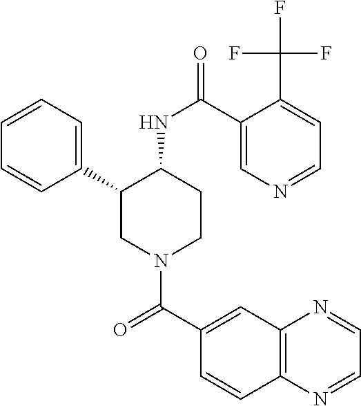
C1=CC=C(C2CN(C(C3=CC4=C(C=C3)N=CC=N4)=O)CCC2NC(=O)C2=CN=CC=C2C(F)(F)F)C=C1
